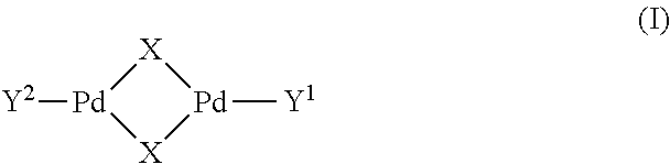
[X]1[Pd]([Y2])[X][Pd]1[Y1]
